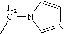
N1=CN(CC)C=C1
